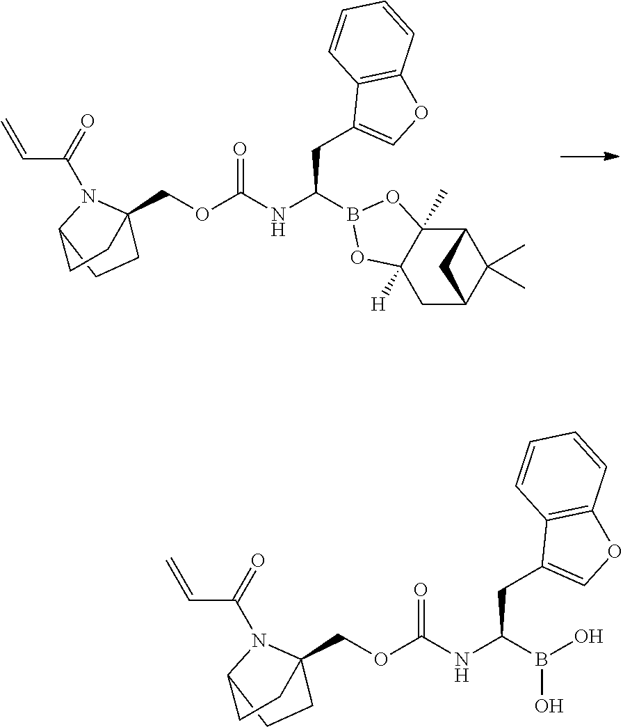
C(OC(=O)NC(CC1=COC2=C1C=CC=C2)B1OC2([H])C(C)(O1)C1C(C)(C)C(C2)C1)C12N(C(=O)C=C)C(CC1)CC2.C(OC(=O)NC(CC1=COC2=C1C=CC=C2)B(O)O)C12N(C(=O)C=C)C(CC1)CC2
